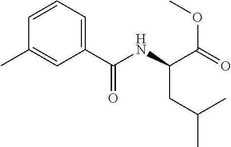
C1=CC=C(C(NC(C(=O)OC)CC(C)C)=O)C=C1C
